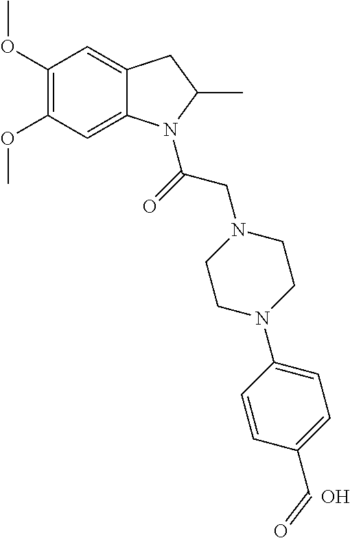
C12=CC(OC)=C(OC)C=C1CC(C)N2C(=O)CN1CCN(C2=CC=C(C=O)C=C2)CC1.O
